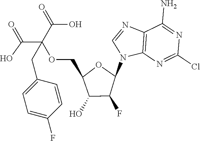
C12=C(N=C(Cl)N=C1N)N(C1OC(COC(C(=O)O)(C(=O)O)CC3=CC=C(F)C=C3)C(O)C1F)C=N2
